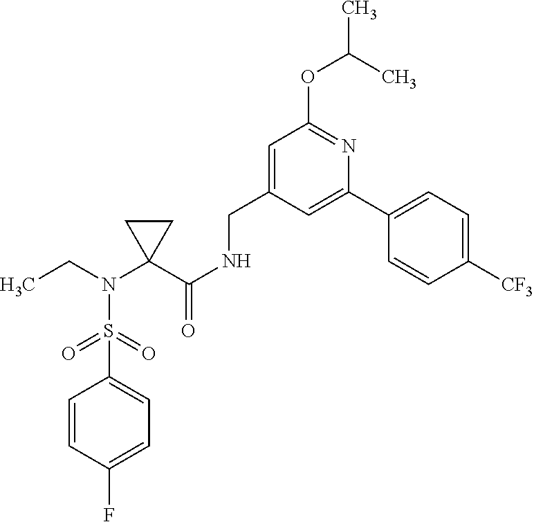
CCN(C1(C(NCC2=CC(OC(C)C)=NC(C3=CC=C([CF3])C=C3)=C2)=O)CC1)S(=O)(=O)C1=CC=C(F)C=C1
